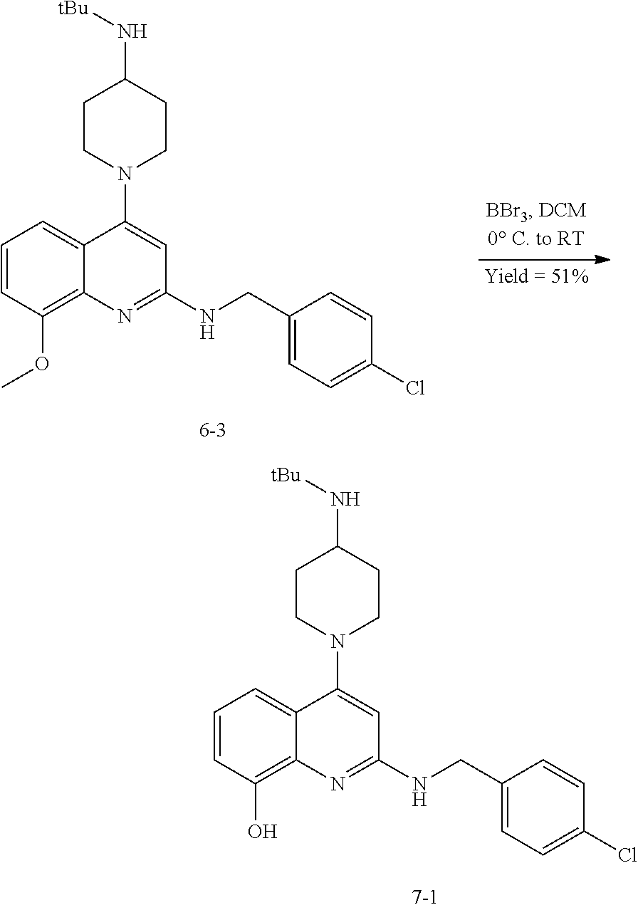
C1=CC(O)=C2C(=C1)C(N1CCC(N[tBu])CC1)=CC(NCC1=CC=C(Cl)C=C1)=N2.C1=CC(OC)=C2C(=C1)C(N1CCC(N[tBu])CC1)=CC(NCC1=CC=C(Cl)C=C1)=N2
